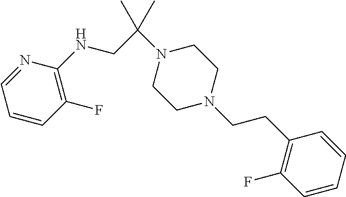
N1=CC=CC(F)=C1NCC(N1CCN(CCC2=C(F)C=CC=C2)CC1)(C)C
